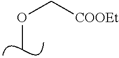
COC[COOEt]
